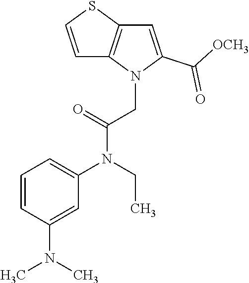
C1=CC(N(C)C)=CC(N(CC)C(=O)CN2C(C([OCH3])=O)=CC3=C2C=CS3)=C1
